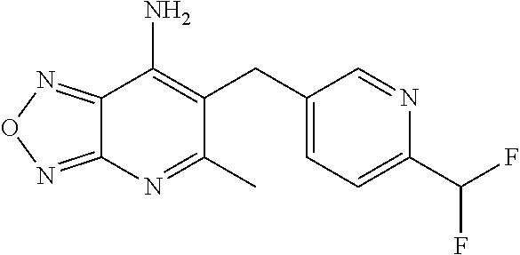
C12=NON=C1N=C(C)C(CC1=CC=C(C(F)F)N=C1)=C2N
